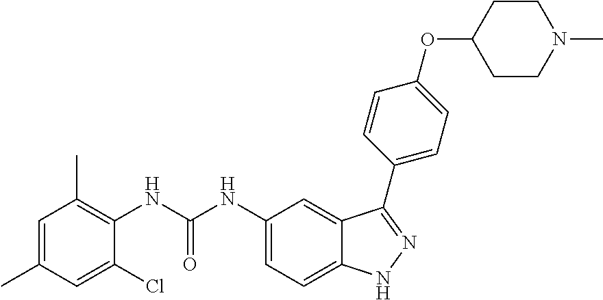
C1=C(C)C=C(Cl)C(NC(NC2=CC=C3C(=C2)C(C2=CC=C(OC4CCN(C)CC4)C=C2)=NN3)=O)=C1C
